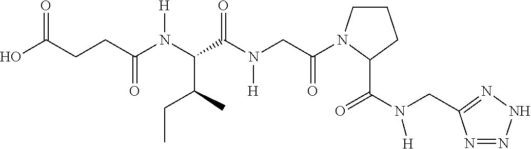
C1CN(C(CN(C(C(N(C(CCC(O)=O)=O)[H])C(C)CC)=O)[H])=O)C(C(N(CC2=NNN=N2)[H])=O)C1
